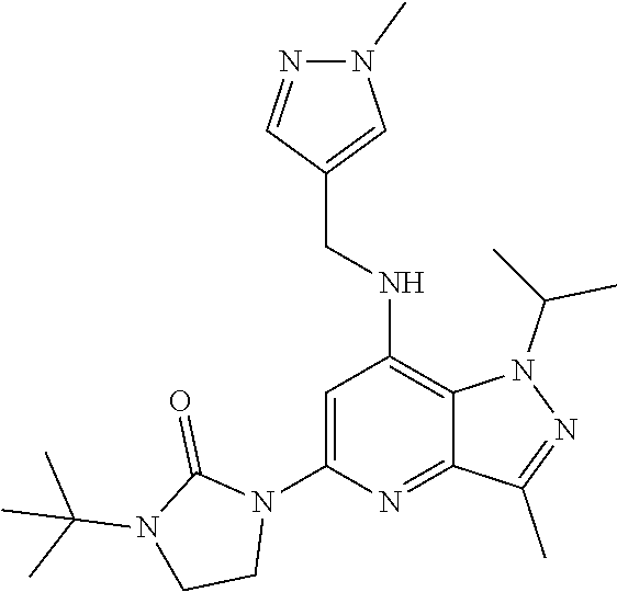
N(C1=C2N(C(C)C)N=C(C)C2=NC(N2C(=O)N(C(C)(C)C)CC2)=C1)CC1=CN(C)N=C1
